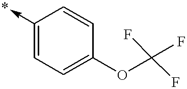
C1(->*)=CC=C(OC(F)(F)F)C=C1
